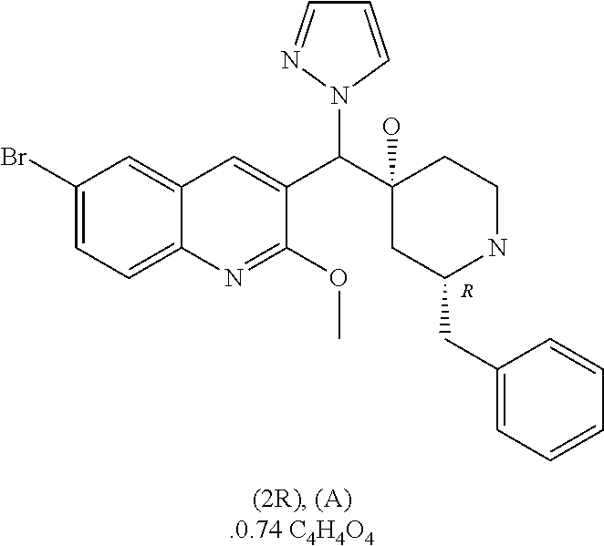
C1(Br)=CC=C2C(=C1)C=C(C(C1(O)CC(CC3=CC=CC=C3)NCC1)N1C=CC=N1)C(OC)=N2.[R]
